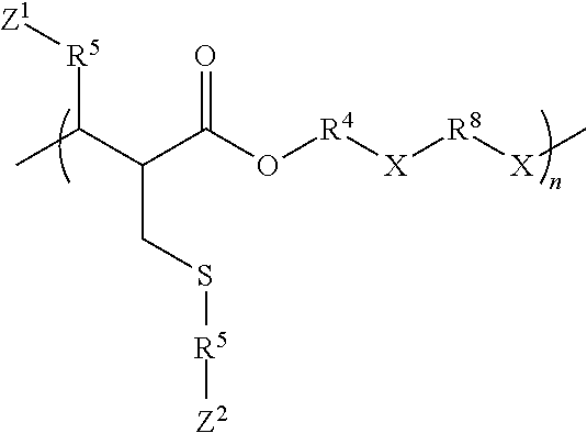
[Z1][R5]C(C(C(O[R4][X][R8][X]C)=O)CS[R5][Z2])C
